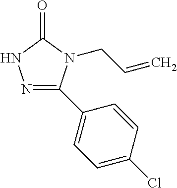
N1=C(C2=CC=C(Cl)C=C2)N(CC=C)C(=O)N1
